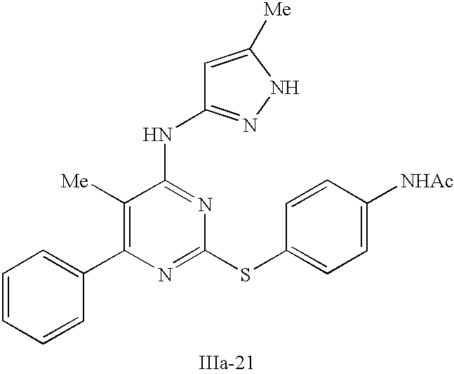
C1([Me])=C(C2=CC=CC=C2)N=C(SC2=CC=C([NHAc])C=C2)N=C1NC1=NNC([Me])=C1
